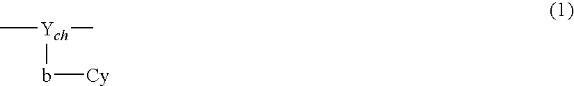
C[Ych](C)b[Cy]
